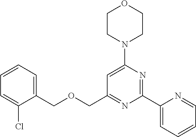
C1CN(C2=CC(COCC3=CC=CC=C3Cl)=NC(C3=CC=CC=N3)=N2)CCO1
